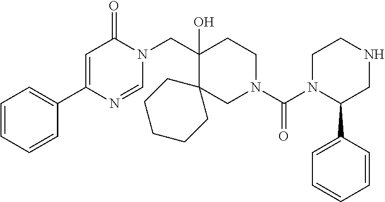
C1=CC=CC(C2=CC(=O)N(CC3(O)CCN(C(=O)N4C(C5=CC=CC=C5)CNCC4)CC34CCCCC4)C=N2)=C1
